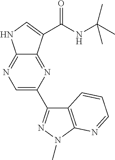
C12=NC(C3=NN(C)C4=C3C=CC=N4)=CN=C1NC=C2C(NC(C)(C)C)=O
